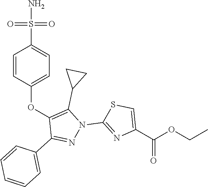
O(C1=C(C2CC2)N(C2=NC(C(OCC)=O)=CS2)N=C1C1=CC=CC=C1)C1=CC=C(S(N)(=O)=O)C=C1
